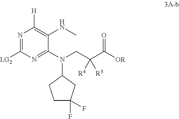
N1=C([LG2])N=C(N(CC(C([OR])=O)([R3])[R4])C2CCC(F)(F)C2)C(NC)=C1[H]
